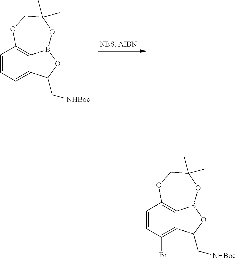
C1=CC(Br)=C2C3=C1OCC(C)(C)OB3OC2C[NHBoc].C1=CC=C2C3=C1OCC(C)(C)OB3OC2C[NHBoc]
